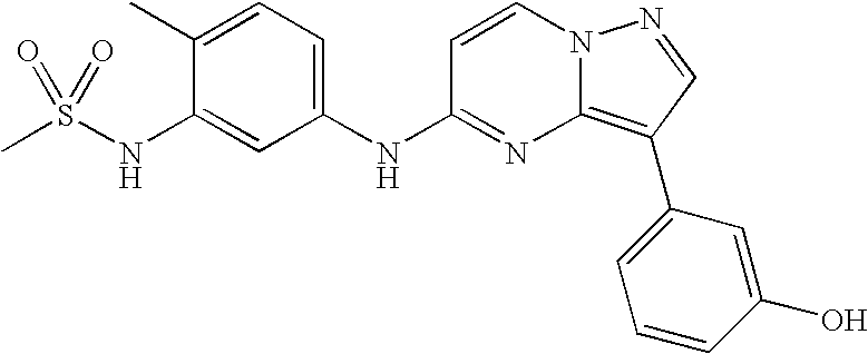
C1(C)=CC=C(NC2=NC3=C(C4=CC=CC(O)=C4)C=NN3C=C2)C=C1NS(C)(=O)=O
